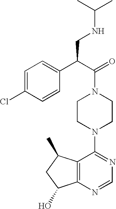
C12=C(N=CN=C1N1CCN(C(=O)C(CNC(C)C)C3=CC=C(Cl)C=C3)CC1)C(O)CC2C
